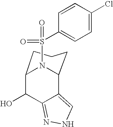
C12C(O)C3=NNC=C3C(N1S(=O)(C1=CC=C(Cl)C=C1)=O)CCC2
